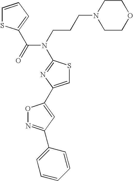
C1COCCN1CCCN(C(=O)C1=CC=CS1)C1=NC(C2=CC(C3=CC=CC=C3)=NO2)=CS1
